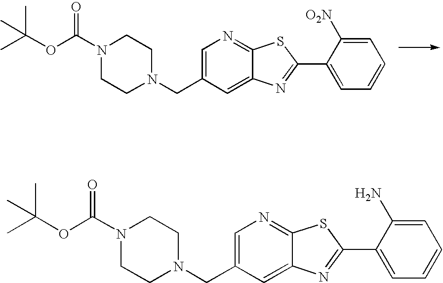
C1=C(CN2CCN(C(OC(C)(C)C)=O)CC2)C=C2C(=N1)SC(C1=CC=CC=C1[O2N])=N2.C1=C(CN2CCN(C(OC(C)(C)C)=O)CC2)C=C2C(=N1)SC(C1=CC=CC=C1N)=N2
